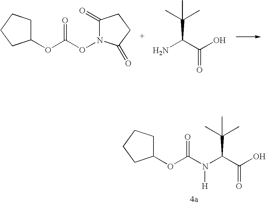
C1(OC(=O)ON2C(=O)CCC2=O)CCCC1.NC(C(O)=O)C(C)(C)C.C1(OC(=O)N(C(C(O)=O)C(C)(C)C)[H])CCCC1
